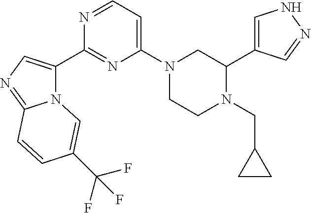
C1=C(C2CN(C3=CC=NC(C4=CN=C5N4C=C(C(F)(F)F)C=C5)=N3)CCN2CC2CC2)C=NN1
